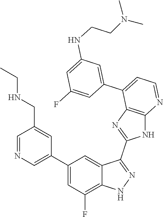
C1=NC=C(C2=CC(F)=C3C(=C2)C(C2=NC4=C(N2)N=CC=C4C2=CC(NCCN(C)C)=CC(F)=C2)=NN3)C=C1CNCC
